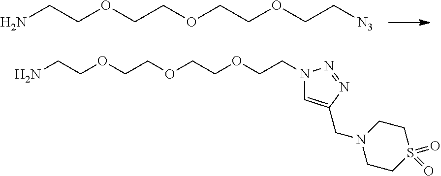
NCCOCCOCCOCC[N3].NCCOCCOCCOCCN1C=C(CN2CCS(=O)(=O)CC2)N=N1
